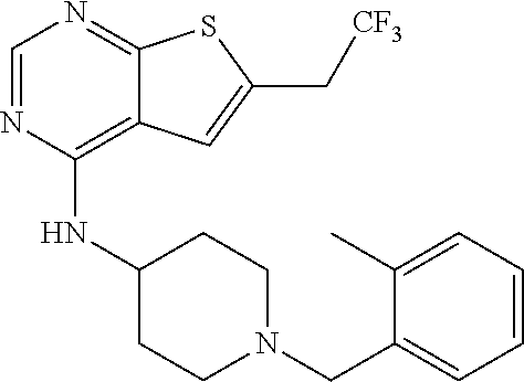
C1=NC(NC2CCN(CC3=CC=CC=C3C)CC2)=C2C(=N1)SC(C[CF3])=C2
